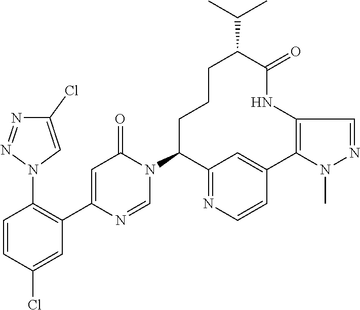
C1=C(C2=C(N3C=C(Cl)N=N3)C=CC(Cl)=C2)N=CN(C2C3=NC=CC(=C3)C3=C(C=NN3C)NC(=O)C(C(C)C)CCC2)C1=O
